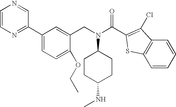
C1=CN=C(C2=CC=C(OCC)C(CN(C3CCC(NC)CC3)C(C3=C(Cl)C4=C(S3)C=CC=C4)=O)=C2)C=N1
